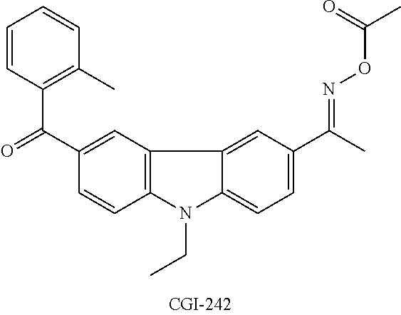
C1=CC(C(=O)C2=CC3=C(C=C2)N(CC)C2=CC=C(C(C)=NOC(C)=O)C=C32)=C(C)C=C1
